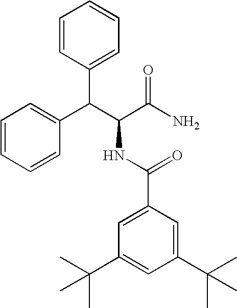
C(C(C(N)=O)NC(C1=CC(C(C)(C)C)=CC(C(C)(C)C)=C1)=O)(C1=CC=CC=C1)C1=CC=CC=C1
